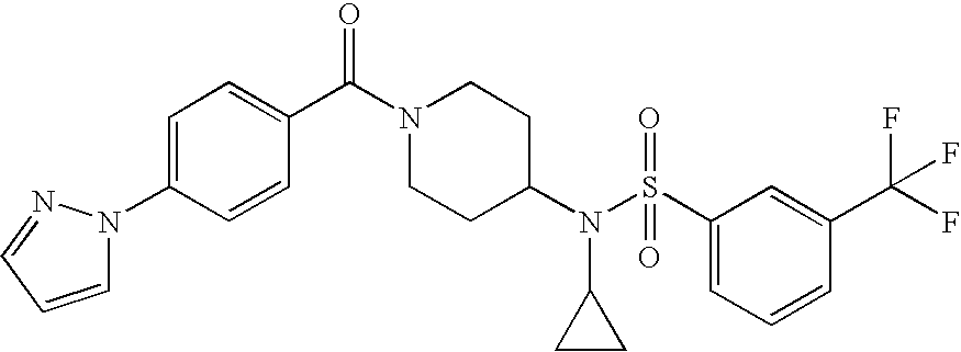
C1(C(N2CCC(N(S(C3=CC=CC(C(F)(F)F)=C3)(=O)=O)C3CC3)CC2)=O)=CC=C(N2C=CC=N2)C=C1
